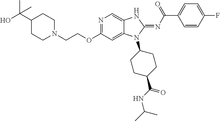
C(COC1=NC=C2C(=C1)N(C1CCC(C(NC(C)C)=O)CC1)C(=NC(C1=CC=C(F)C=C1)=O)N2)N1CCC(C(O)(C)C)CC1
